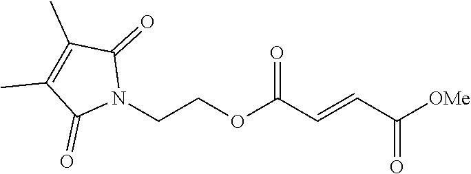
[OMe]C(C=CC(OCCN1C(=O)C(C)=C(C)C1=O)=O)=O
